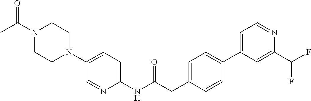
N1(C(C)=O)CCN(C2=CC=C(NC(CC3=CC=C(C4=CC=NC(C(F)F)=C4)C=C3)=O)N=C2)CC1
